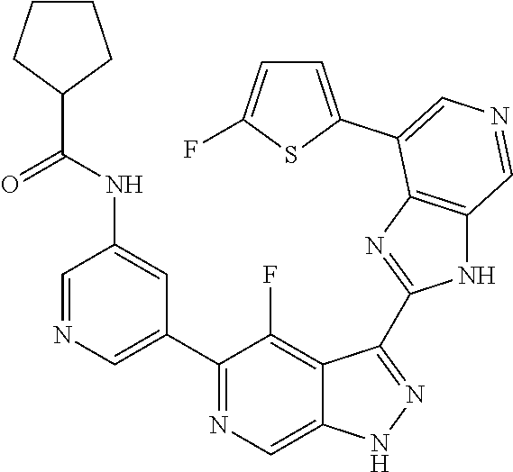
C1(C2=CN=CC(NC(=O)C3CCCC3)=C2)=NC=C2C(=C1F)C(C1=NC3=C(N1)C=NC=C3C1=CC=C(F)S1)=NN2
